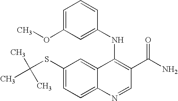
C1(SC(C)(C)C)=CC=C2C(=C1)C(NC1=CC(OC)=CC=C1)=C(C(N)=O)C=N2
